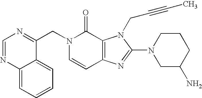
C12=CC=CC=C1C(CN1C=CC3=C(C1=O)N(CC#CC)C(N1CC(N)CCC1)=N3)=NC=N2
